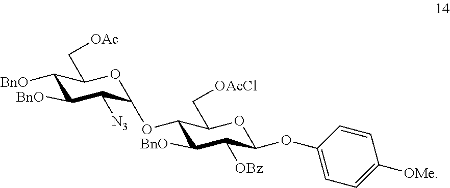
C1([BnO])C([BnO])C([N3])C(OC2C([BnO])C([OBz])C(OC3=CC=C([OMe])C=C3)OC2C[OAcCl])OC1C[OAc]
